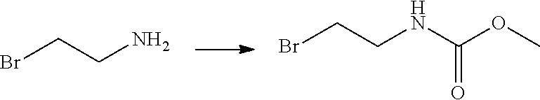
C(NC(=O)OC)CBr.C(N)CBr
